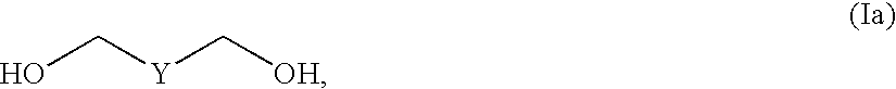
OC[Y]C[OH]
